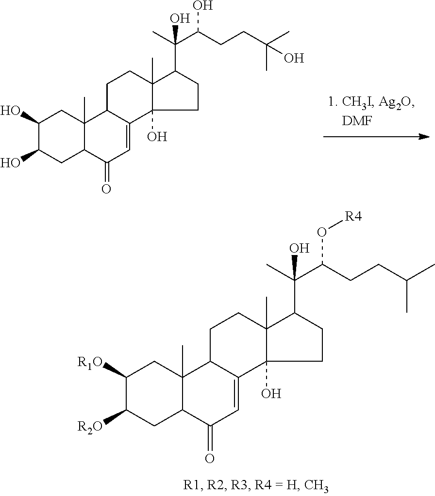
C1(O)C(O)CC2C(C)(C1)C1C(=CC2=O)C2(O)C(C)(CC1)C(C(C)(C(CCC(C)(C)O)O)O)CC2.C1([R1O])C([R2O])CC2C(C)(C1)C1C(=CC2=O)C2(O)C(C)(CC1)C(C(C)(C(CCC(C)C)O[R4])O)CC2
